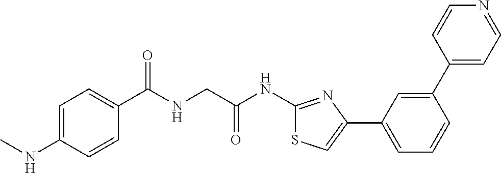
C1=C(NC)C=CC(C(NCC(NC2=NC(C3=CC=CC(C4=CC=NC=C4)=C3)=CS2)=O)=O)=C1
